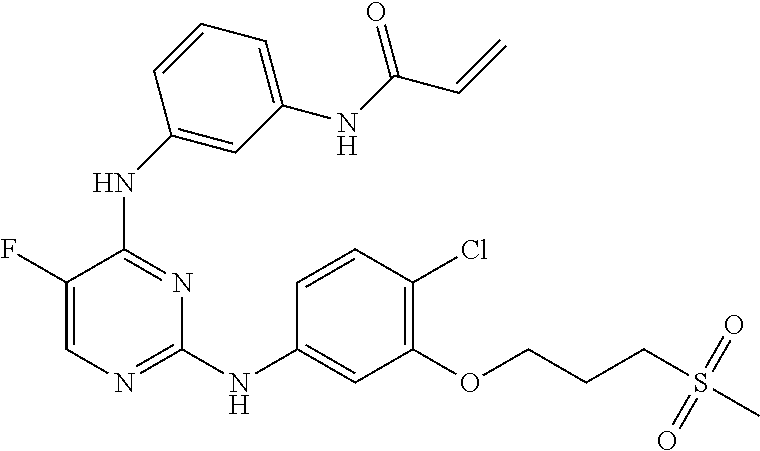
N(C1=NC(NC2=CC(OCCCS(C)(=O)=O)=C(Cl)C=C2)=NC=C1F)C1=CC(NC(C=C)=O)=CC=C1
